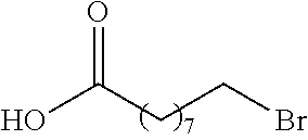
O=C(CCBr)O
